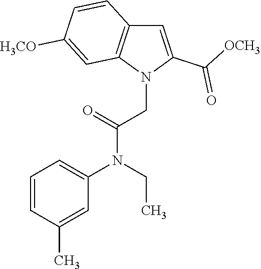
C1(C)=CC(N(CC)C(=O)CN2C(C(=O)[OCH3])=CC3=C2C=C([H3CO])C=C3)=CC=C1
